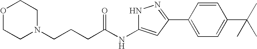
C(NC1=CC(C2=CC=C(C(C)(C)C)C=C2)=NN1)(=O)CCCN1CCOCC1
